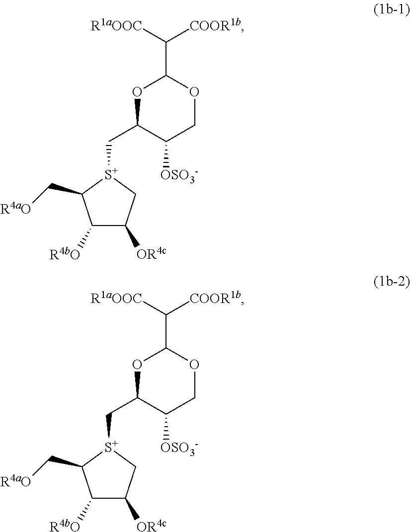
[R1aOOC]C(C1OC(C[S+]2C(C[R4aO])C([R4bO])C([OR4c])C2)C([OSO3-])CO1)[COOR1b].[R1aOOC]C(C1OC(C[S+]2C(C[R4aO])C([R4bO])C([OR4c])C2)C([OSO3-])CO1)[COOR1b]
